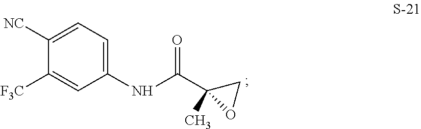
C1(NC(C2(C)OC2)=O)=CC=C([NC])C([F3C])=C1
